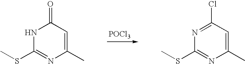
[POCl3].N1C(SC)=NC(C)=CC1=O.N1=C(Cl)C=C(C)N=C1SC
